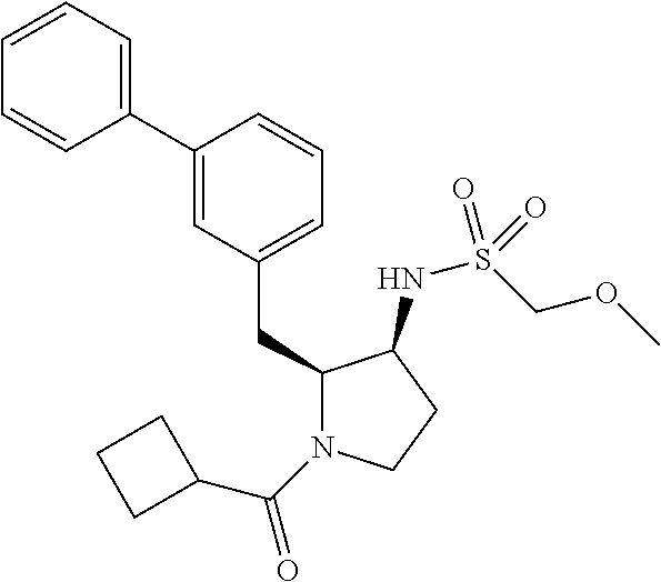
C1(CC2=CC=CC(C3=CC=CC=C3)=C2)N(C(C2CCC2)=O)CCC1NS(COC)(=O)=O
